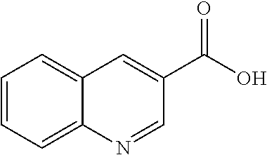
C1=CC=C2C(=C1)C=C(C(O)=O)C=N2
